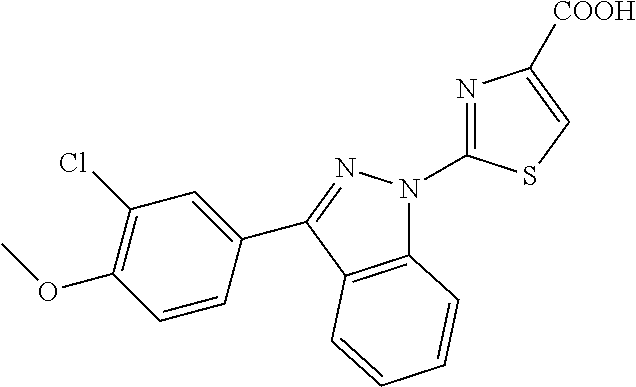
C12=C(C(C3=CC(Cl)=C(OC)C=C3)=NN1C1=NC([COOH])=CS1)C=CC=C2
